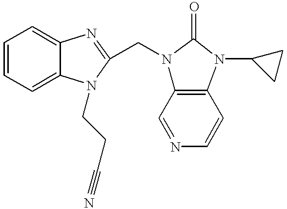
C1=CC=C2C(=C1)N=C(CN1C3=C(N(C4CC4)C1=O)C=CN=C3)N2CCC#N
